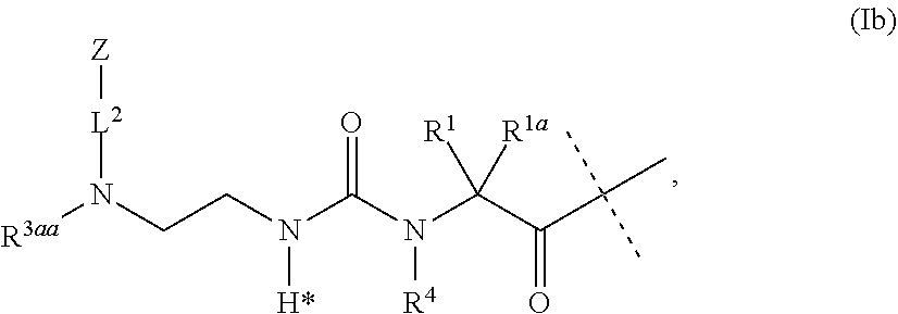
[R3aa]N(CCN(C(N(C(C(C(C)(C)C)=O)([R1])[R1a])[R4])=O)[H*])[L2][Z]
